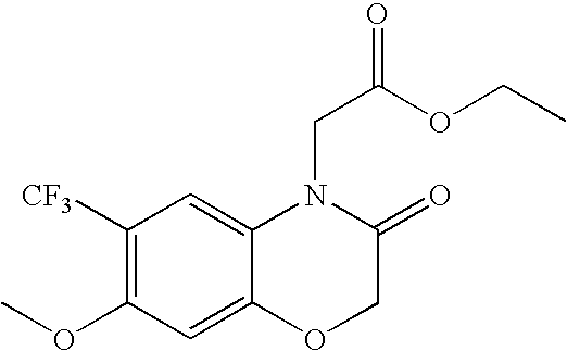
C12=CC([CF3])=C(OC)C=C1OCC(=O)N2CC(OCC)=O
